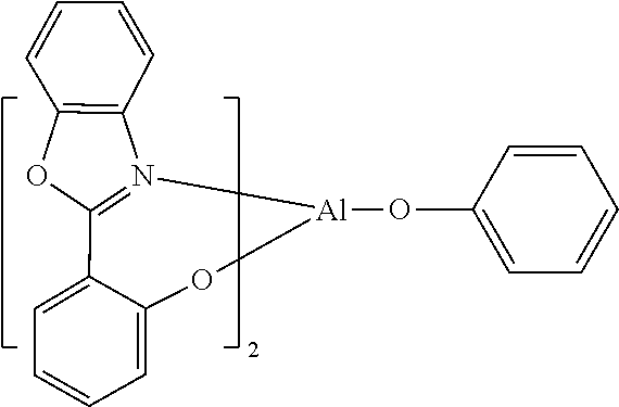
O([Al]1OC2=CC=CC=C2C2=N1C1=C(O2)C=CC=C1)C1=CC=CC=C1
